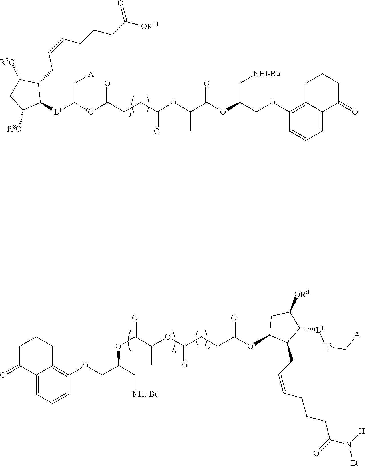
C12=CC=CC(OCC(C[NHt-Bu])OC(C(OC(CCC(OC3C(CC=CCCCC(N([H])[Et])=O)C([L1][L2]C[A])C([OR8])C3)=O)=O)C)=O)=C1CCCC2=O.C12=C(OCC(OC(C(OC(CCC(OC([L1]C3C(CC=CCCCC([OR41])=O)C([R7O])CC3[R8O])C[A])=O)=O)C)=O)C[NHt-Bu])C=CC=C1C(=O)CCC2
